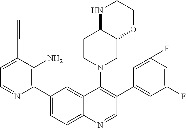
C1=C(C#C)C(N)=C(C2=CC=C3C(=C2)C(N2CC4C(CC2)NCCO4)=C(C2=CC(F)=CC(F)=C2)C=N3)N=C1
